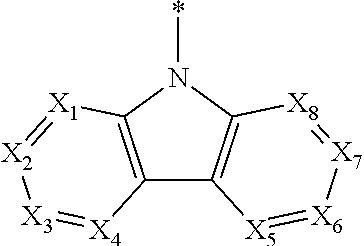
C12=C(N(*)C3=C1[X5]=[X6][X7]=[X8]3)[X1]=[X2][X3]=[X4]2
